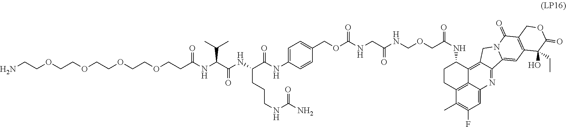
C1=C(NC(C(NC(C(NC(CCOCCOCCOCCOCCN)=O)C(C)C)=O)CCCNC(N)=O)=O)C=CC(COC(NCC(NCOCC(NC2CCC3=C4C2=C2C(=NC4=CC(F)=C3C)C3=CC4=C(C(=O)N3C2)COC(=O)C4(O)CC)=O)=O)=O)=C1
